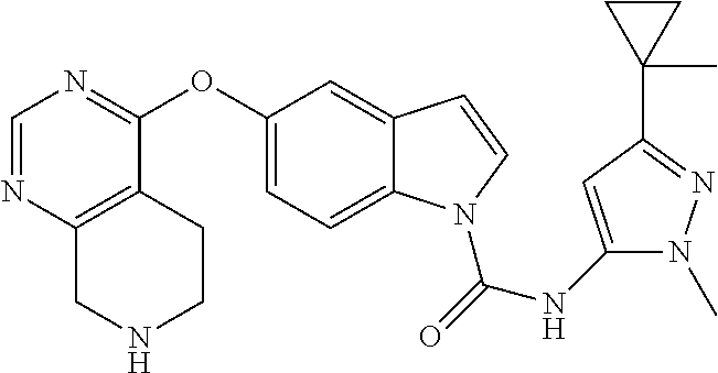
O(C1=CC=C2C(=C1)C=CN2C(=O)NC1=CC(C2(C)CC2)=NN1C)C1=NC=NC2=C1CCNC2
